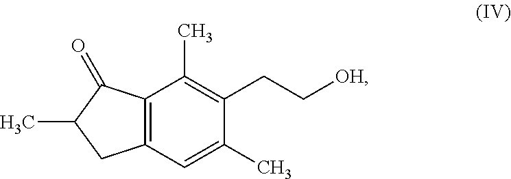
C12=C(C=C(C)C(CC[OH])=C1C)CC(C)C2=O
